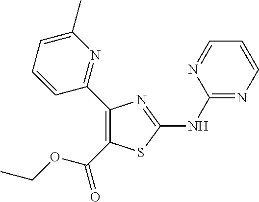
C1(NC2=NC(C3=NC(C)=CC=C3)=C(C(OCC)=O)S2)=NC=CC=N1
